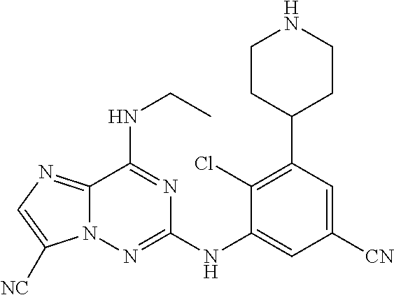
C12=NC=C([NC])N1N=C(NC1=CC([CN])=CC(C3CCNCC3)=C1Cl)N=C2NCC
